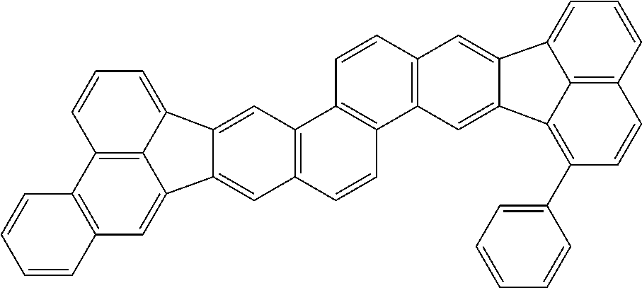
C12=C(C=C3C4=C1C=CC=C4C1=CC4=C(C=CC5=C4C=CC4=C5C=C5C(=C4)C4=CC=CC6=C4C5=C(C4=CC=CC=C4)C=C6)C=C31)C=CC=C2
